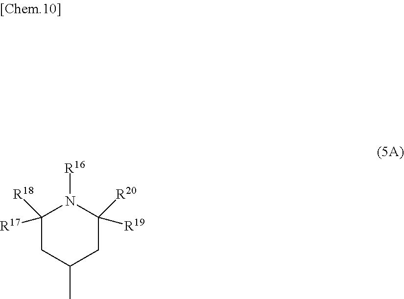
C1([R17])([R18])CC(C)CC([R19])([R20])N1[R16]
